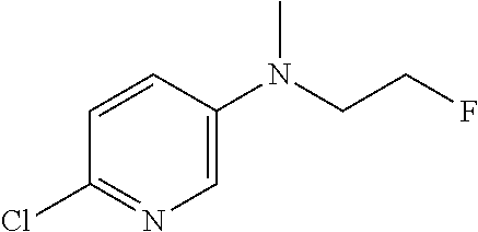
CN(C1=CN=C(Cl)C=C1)CCF
